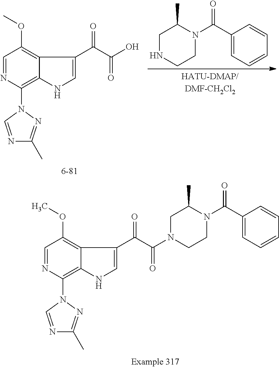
C1=NC(N2C=NC(C)=N2)=C2C(=C1OC)C(C(C(N1CCN(C(C3=CC=CC=C3)=O)C(C)C1)=O)=O)=CN2.C1=NC(N2C=NC(C)=N2)=C2C(=C1OC)C(C(C(O)=O)=O)=CN2.C1NCCN(C(C2=CC=CC=C2)=O)C1C
